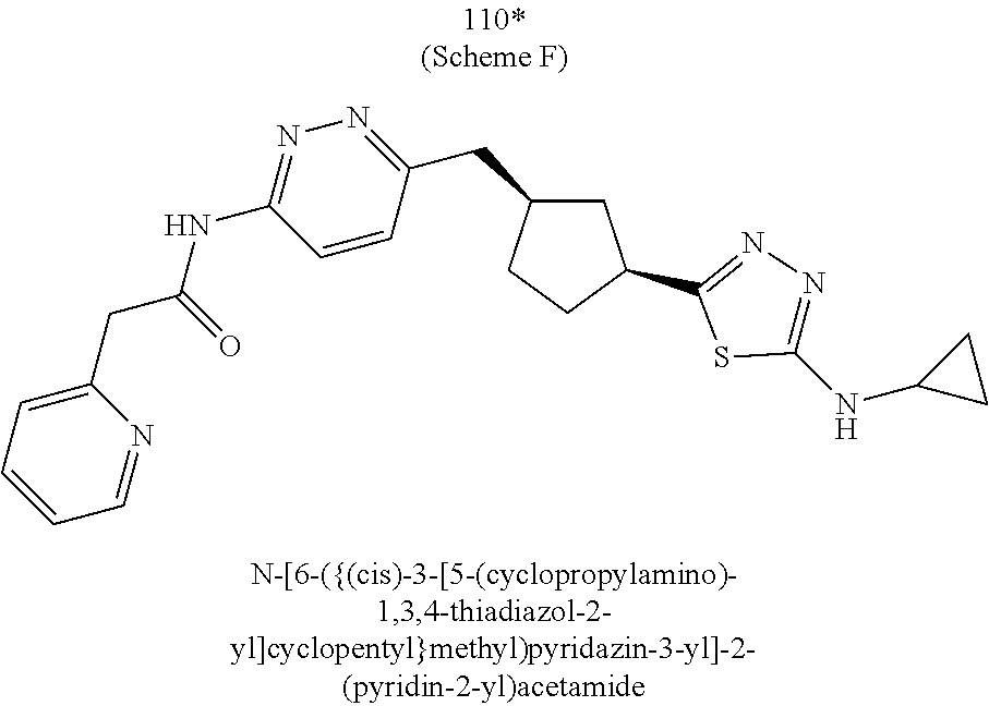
C1C(C2=NN=C(NC3CC3)S2)CCC1CC1=NN=C(NC(CC2=CC=CC=N2)=O)C=C1
